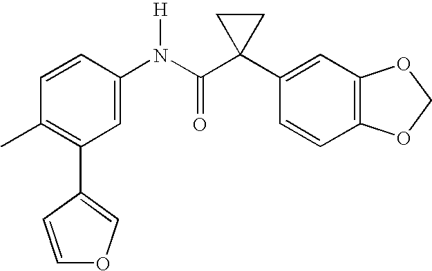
C1=CC(N(C(C2(C3=CC4=C(C=C3)OCO4)CC2)=O)[H])=CC(C2=COC=C2)=C1C
